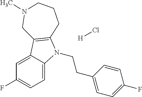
C1=C2C(=CC=C1F)N(CCC1=CC=C(F)C=C1)C1=C2CN(C)CCC1.[H]Cl
